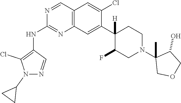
C12=C(C=C(C3([H])C(F)CN(C4(C)COCC4O)CC3)C(Cl)=C1)N=C(NC1=C(Cl)N(C3CC3)N=C1)N=C2
